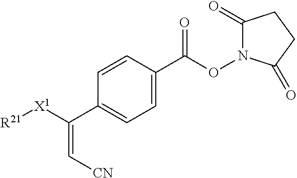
[R21][X1]C(C1=CC=C(C(ON2C(=O)CCC2=O)=O)C=C1)=C[CN]
